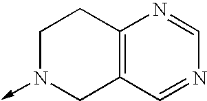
C1N(->C)CC2=C(C1)N=CN=C2
